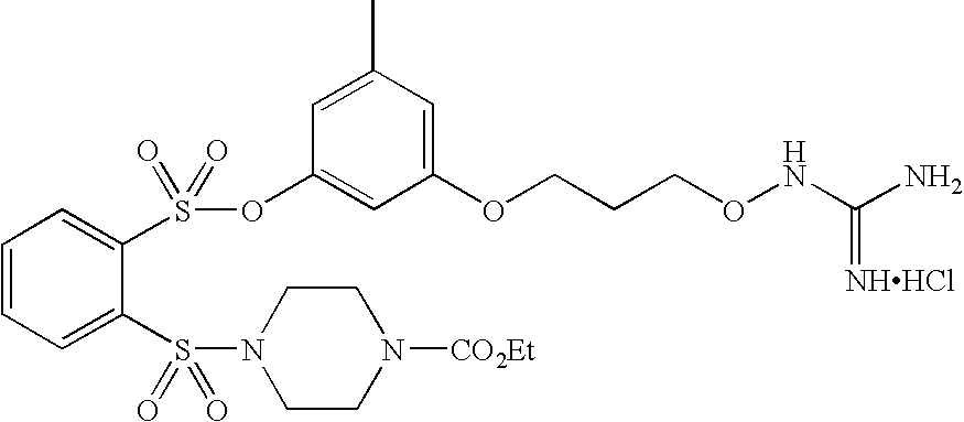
C1=CC=C(S(=O)(N2CCN([CO2Et])CC2)=O)C(S(OC2=CC(OCCCONC(N)=[NHHCl])=CC(C)=C2)(=O)=O)=C1
